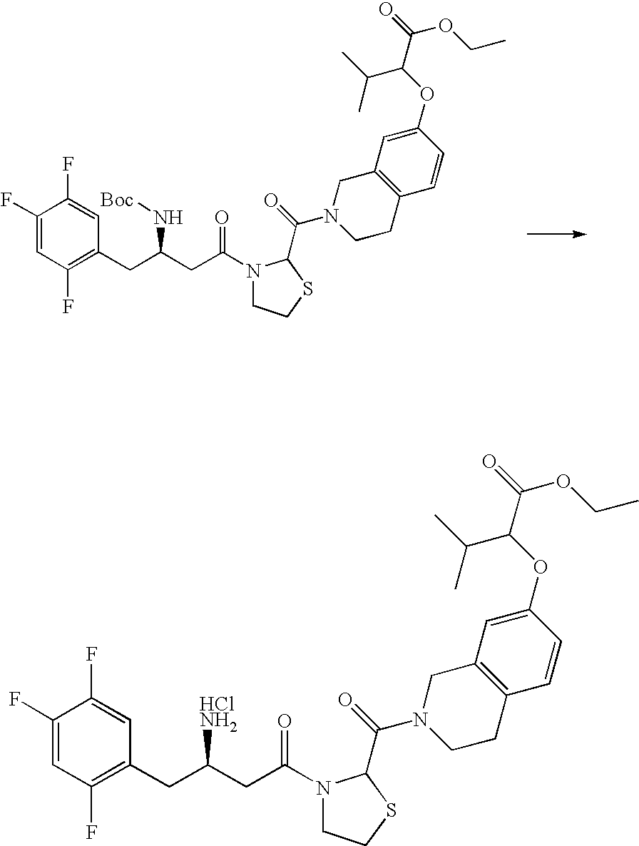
C1(F)=CC(F)=C(CC(CC(=O)N2CCSC2C(=O)N2CCC3=C(C=C(OC(C(=O)OCC)C(C)C)C=C3)C2)N[Boc])C=C1F.C1(F)=CC(F)=C(CC(CC(=O)N2CCSC2C(=O)N2CCC3=C(C=C(OC(C(=O)OCC)C(C)C)C=C3)C2)[HClNH2])C=C1F
